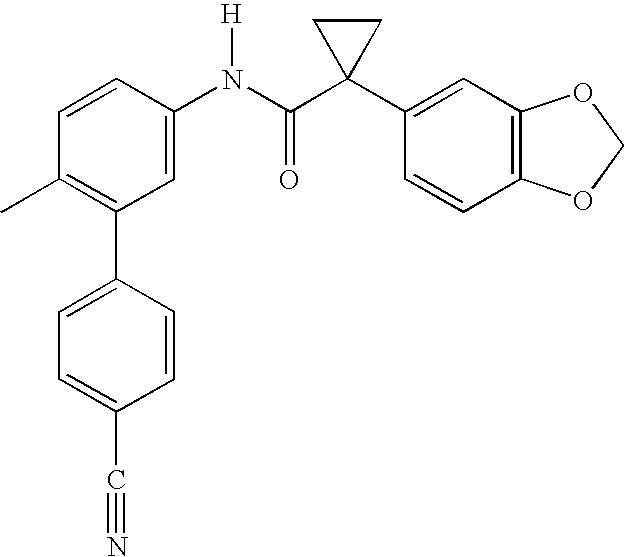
C1(N(C(C2(C3=CC4=C(C=C3)OCO4)CC2)=O)[H])=CC(C2=CC=C(C#N)C=C2)=C(C)C=C1
